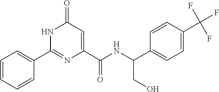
C1(=O)C=C(C(NC(C2=CC=C(C(F)(F)F)C=C2)CO)=O)N=C(C2=CC=CC=C2)N1
